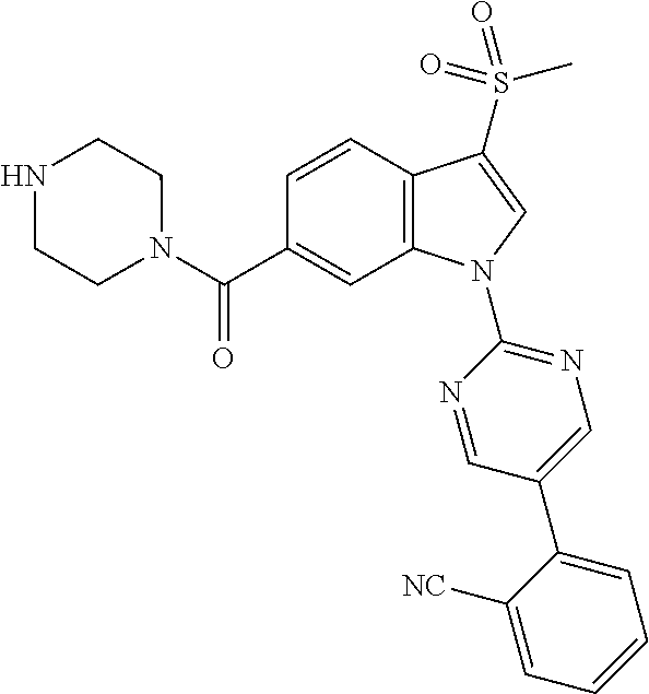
C(C1=CC2=C(C=C1)C(S(C)(=O)=O)=CN2C1=NC=C(C2=CC=CC=C2[NC])C=N1)(=O)N1CCNCC1
